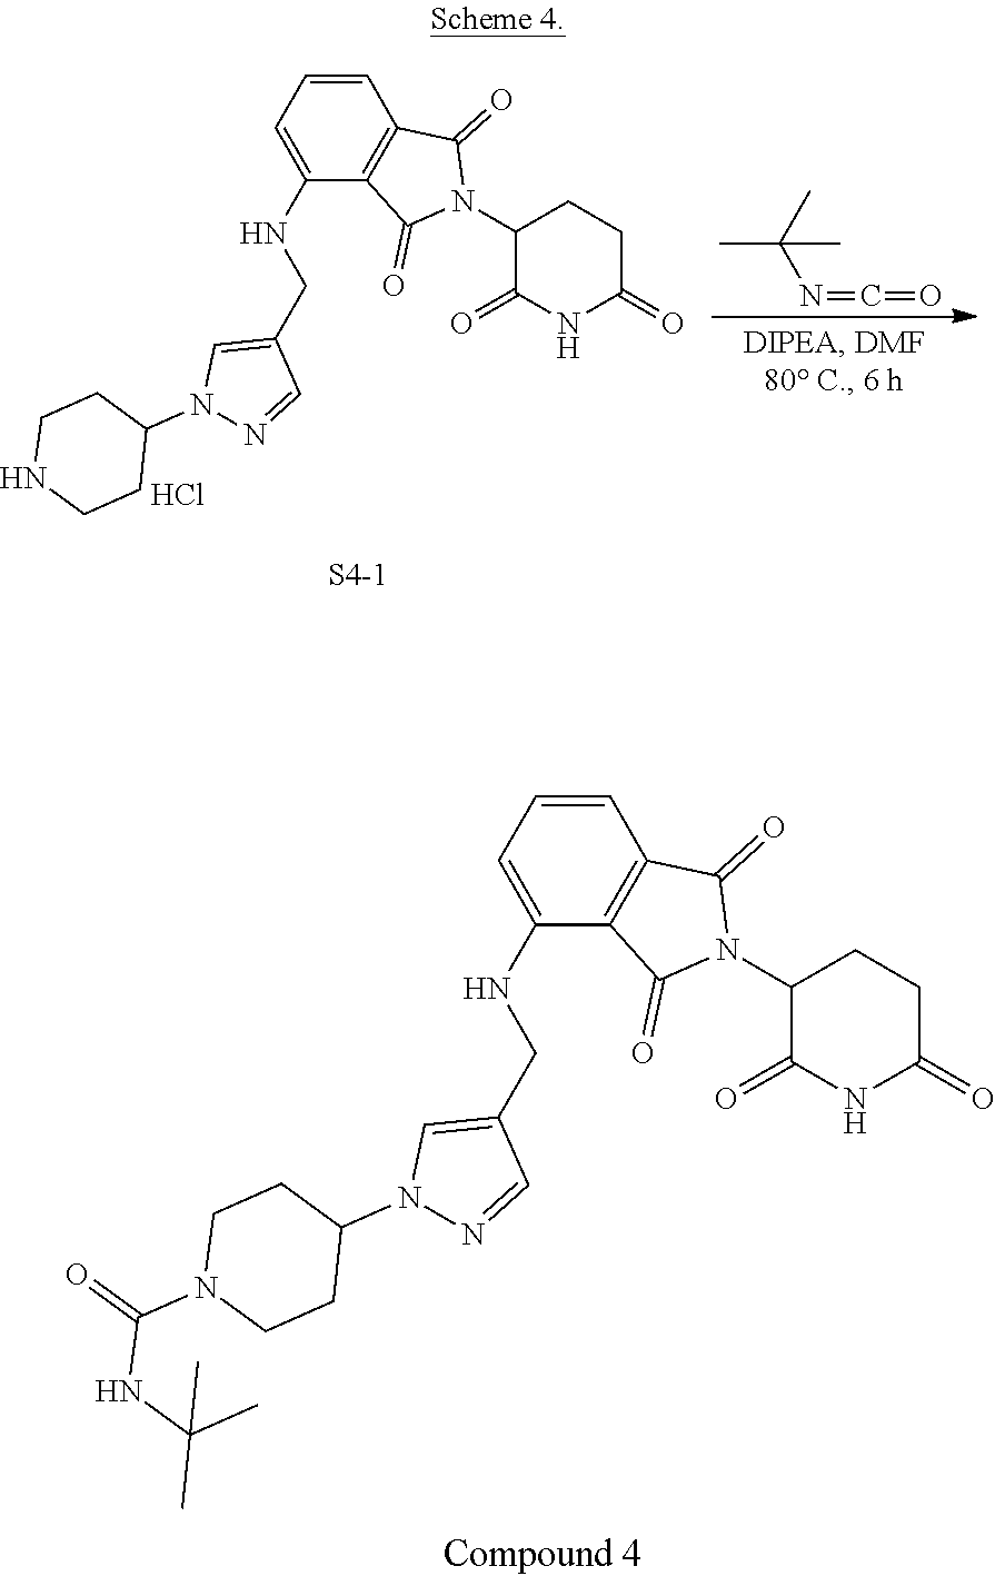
C1=NN(C2CCN(C(NC(C)(C)C)=O)CC2)C=C1CNC1=CC=CC2=C1C(=O)N(C1CCC(=O)NC1=O)C2=O.C1=NN(C2CCNCC2)C=C1CNC1=CC=CC2=C1C(=O)N(C1CCC(=O)NC1=O)C2=O.Cl.C(C)(C)(C)N=C=O.[S4-1]
